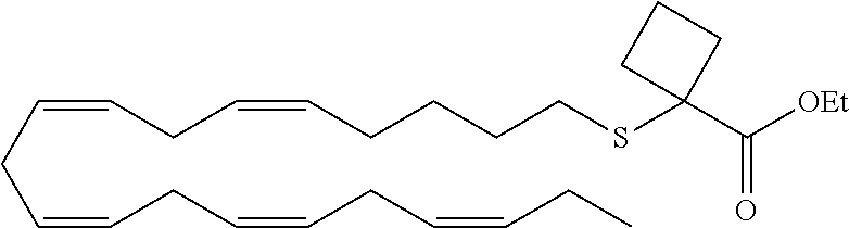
C(=CCC=CCCCCSC1(C([OEt])=O)CCC1)CC=CCC=CCC=CCC
